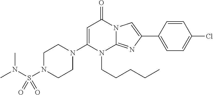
C1N(S(N(C)C)(=O)=O)CCN(C2=CC(=O)N3C(=NC(C4=CC=C(Cl)C=C4)=C3)N2CCCCC)C1
